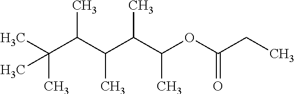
CC(C(C(C(C(OC(CC)=O)C)C)C)C)(C)C
